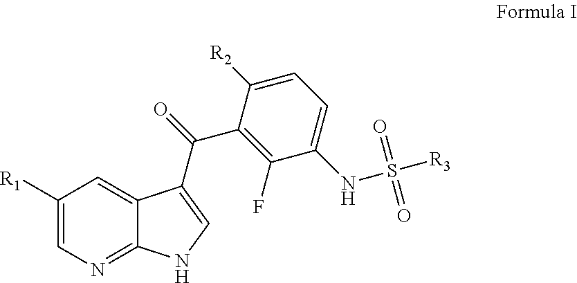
C1([R1])=CN=C2C(=C1)C(C(C1=C(F)C(NS([R3])(=O)=O)=CC=C1[R2])=O)=CN2
